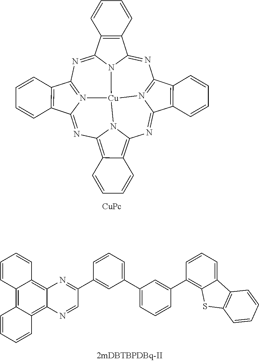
N1=C2N3C(=NC4=N5C(=NC6=C7C(=C8N=C9N(=C1C1=C9C=CC=C1)[Cu]53N86)C=CC=C7)C1=C4C=CC=C1)C1=C2C=CC=C1.C12=C3C(=C4C(=C1C=CC=C2)N=C(C1=CC(C2=CC=CC(C5=C6C(=CC=C5)C5=C(S6)C=CC=C5)=C2)=CC=C1)C=N4)C=CC=C3
